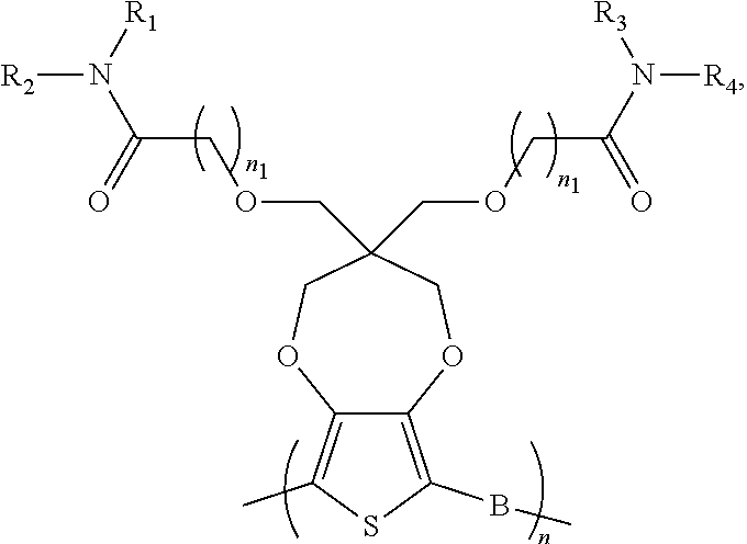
C12=C(BC)SC(C)=C1OCC(COCC(=O)N([R2])[R1])(COCC(=O)N([R4])[R3])CO2
